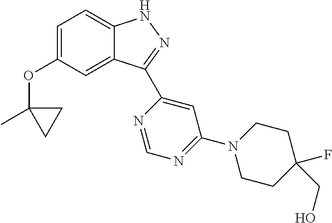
C1=C(OC2(C)CC2)C=C2C(=C1)NN=C2C1=CC(N2CCC(F)(CO)CC2)=NC=N1
